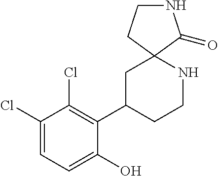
C1(Cl)=CC=C(O)C(C2CCNC3(C2)C(=O)NCC3)=C1Cl
